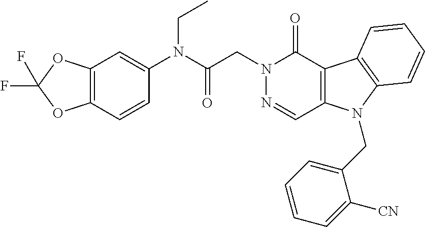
C12=C(C(=O)N(CC(=O)N(C3=CC4=C(C=C3)OC(F)(F)O4)CC)N=C1)C1=C(N2CC2=CC=CC=C2[CN])C=CC=C1
